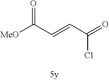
C(C(=O)Cl)=CC([MeO])=O
